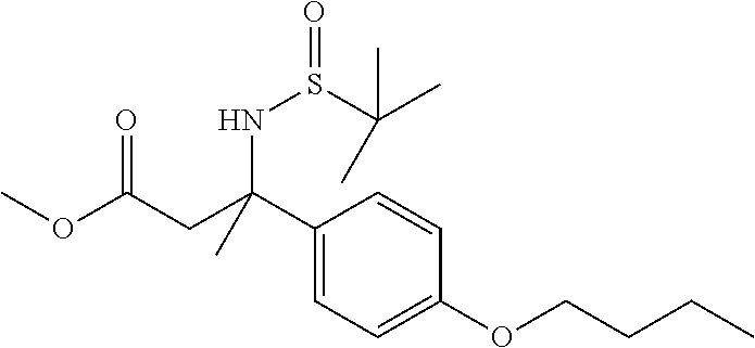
C1(C(CC(OC)=O)(C)NS(=O)C(C)(C)C)=CC=C(OCCCC)C=C1
